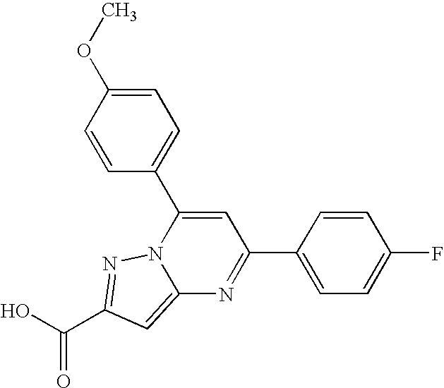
O=C(O)C1=NN2C(=C1)N=C(C1=CC=C(F)C=C1)C=C2C1=CC=C(OC)C=C1
